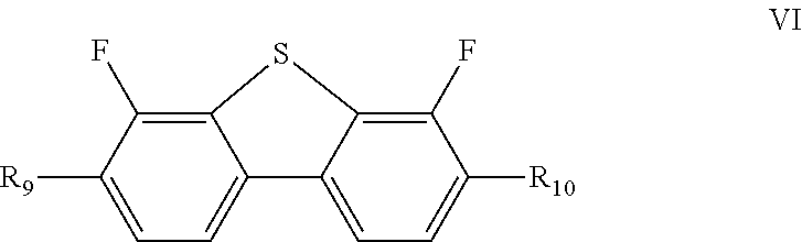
C1=C([R9])C(F)=C2C(=C1)C1=CC=C([R10])C(F)=C1S2
